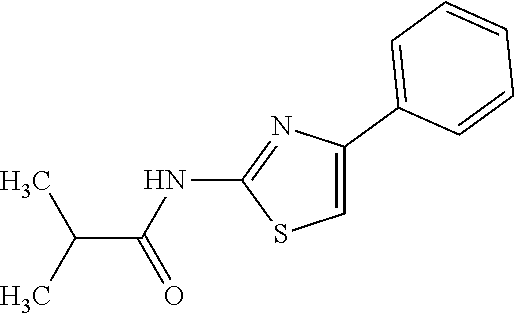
C1=C(C2=CC=CC=C2)N=C(NC(=O)C(C)C)S1
